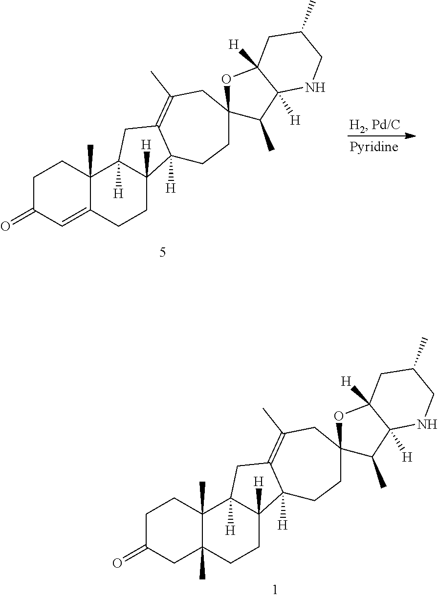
C1C(=O)CC2(C)C(C)(C1)C1([H])C([H])(CC2)C2([H])C(=C(C)CC3(C(C)C4([H])C([H])(O3)CC(C)CN4)CC2)C1.C1C(=O)C=C2C(C)(C1)C1([H])C([H])(CC2)C2([H])C(=C(C)CC3(C(C)C4([H])C([H])(O3)CC(C)CN4)CC2)C1
